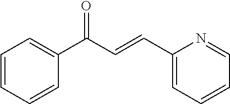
C1=CC=CC(C(C=CC2=CC=CC=N2)=O)=C1
